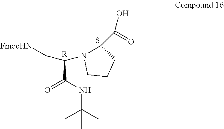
C(C(NC(C)(C)C)=O)(N1C(C(O)=O)CCC1)C[FmocHN].[R].S
